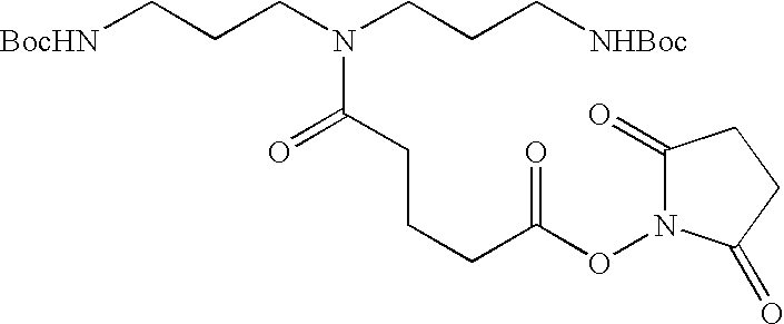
[BocHN]CCCN(CCC[NHBoc])C(CCCC(ON1C(=O)CCC1=O)=O)=O
